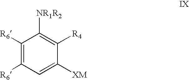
C1([R6])=C([R6])C=C([XM])C([R4])=C1[NR1R2]
